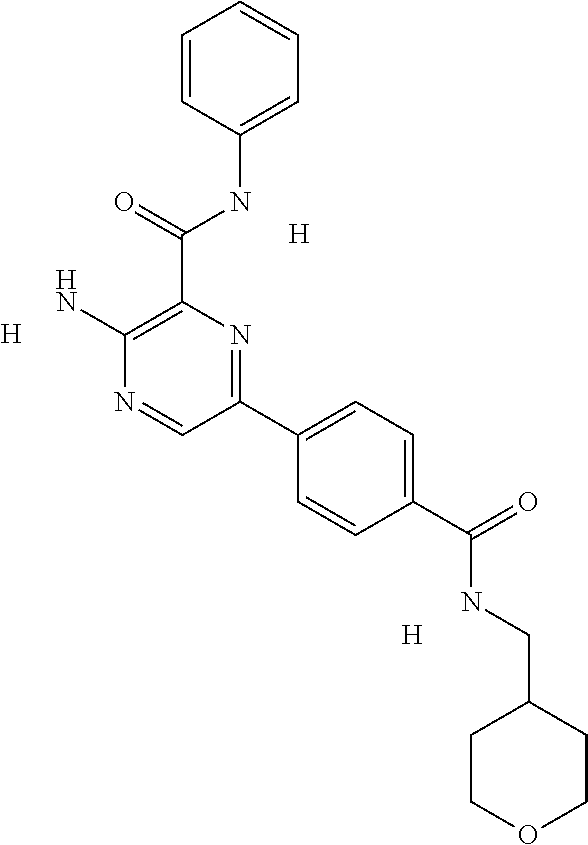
[H].[H].C1(C(NC2=CC=CC=C2)=O)=C(N)N=CC(C2=CC=C(C(=O)NCC3CCOCC3)C=C2)=N1.[H]
